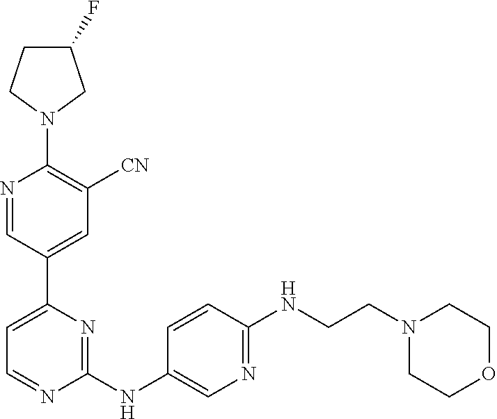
C1(F)CCN(C2=C([CN])C=C(C3=CC=NC(NC4=CN=C(NCCN5CCOCC5)C=C4)=N3)C=N2)C1
